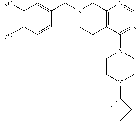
C1(CN2CCC3=C(C2)N=CN=C3N2CCN(C3CCC3)CC2)=CC(C)=C(C)C=C1
